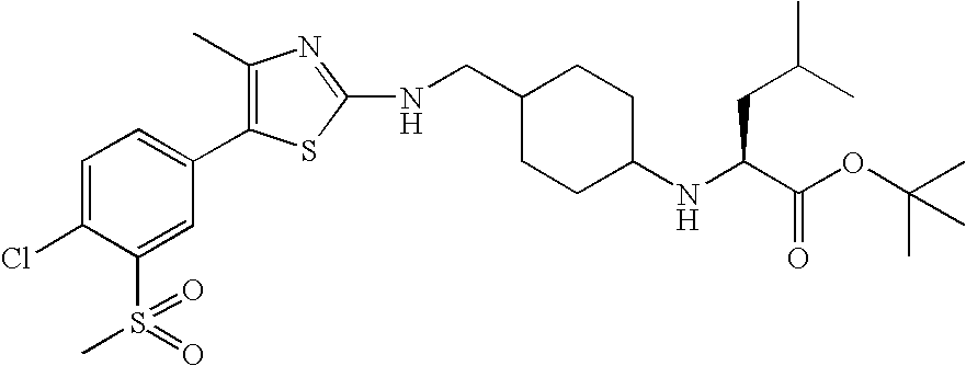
C1=C(Cl)C(S(=O)(C)=O)=CC(C2=C(C)N=C(NCC3CCC(NC(C(OC(C)(C)C)=O)CC(C)C)CC3)S2)=C1
